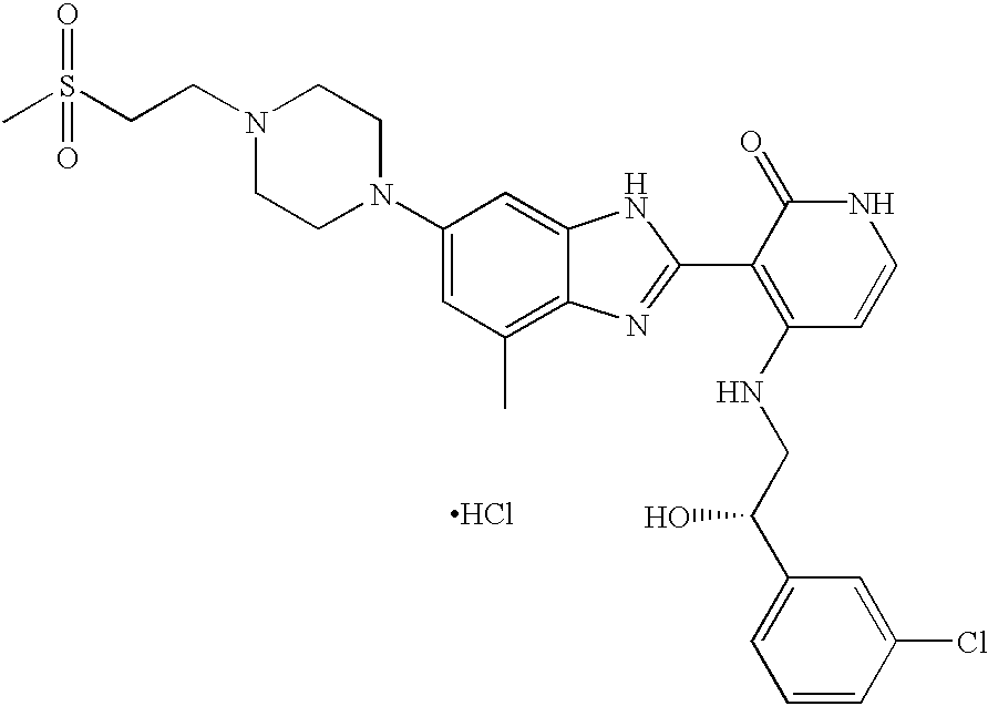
Cl.N1(CCS(C)(=O)=O)CCN(C2=CC(C)=C3C(=C2)NC(C2=C(NCC(C4=CC=CC(Cl)=C4)O)C=CNC2=O)=N3)CC1
